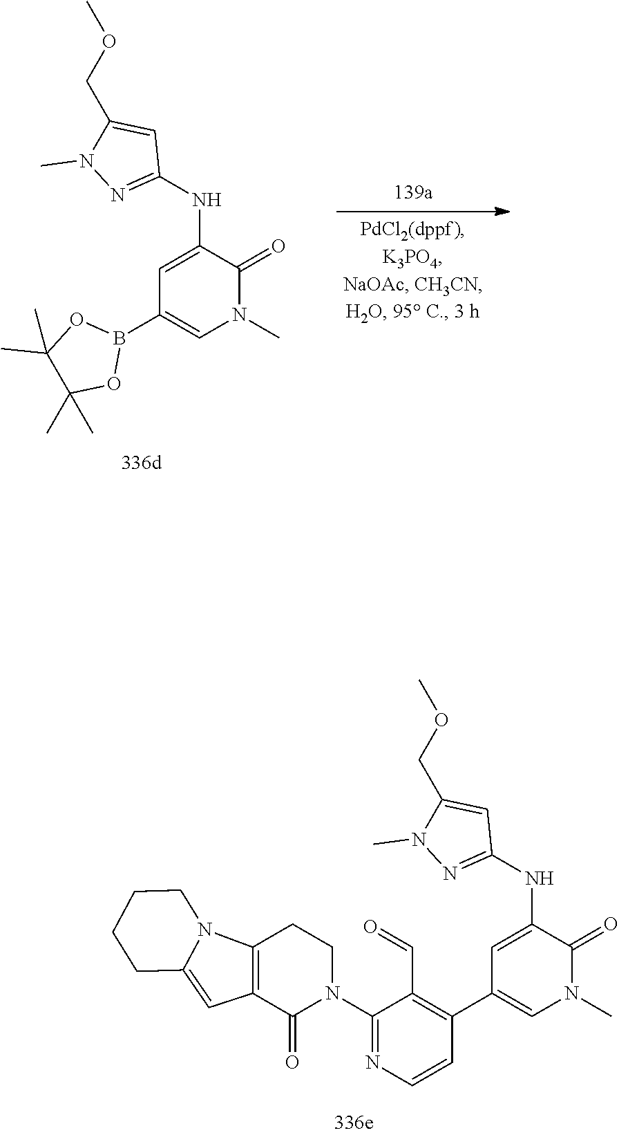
C(C1=CC(NC2=CC(C3=C(C=O)C(N4CCC5=C(C4=O)C=C4N5CCCC4)=NC=C3)=CN(C)C2=O)=NN1C)OC.C(C1=CC(NC2=CC(B3OC(C)(C)C(C)(C)O3)=CN(C)C2=O)=NN1C)OC
